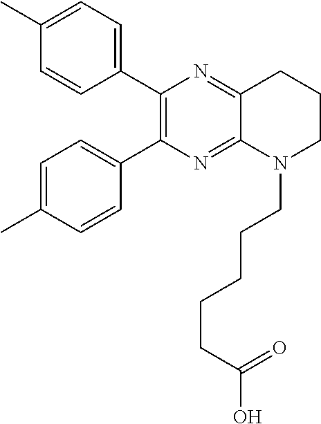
C1(C2=C(C3=CC=C(C)C=C3)N=C3C(=N2)CCCN3CCCCCC(O)=O)=CC=C(C)C=C1
